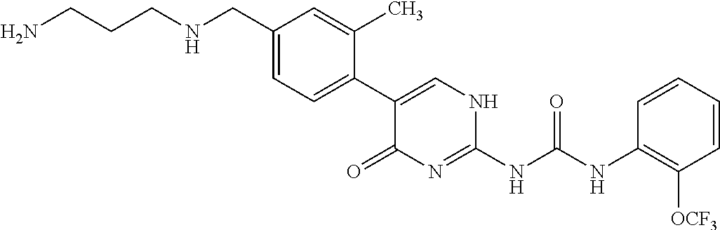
C1(CNCCCN)=CC=C(C2=CNC(NC(NC3=C([OCF3])C=CC=C3)=O)=NC2=O)C(C)=C1
